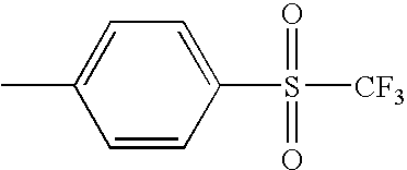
C1(S([CF3])(=O)=O)=CC=C(C)C=C1
